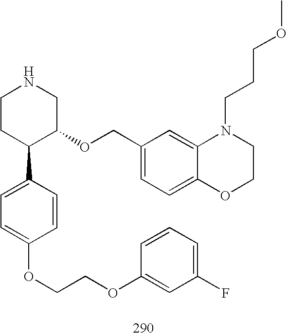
C1CC(C2=CC=C(OCCOC3=CC(F)=CC=C3)C=C2)C(OCC2=CC=C3C(=C2)N(CCCOC)CCO3)CN1
